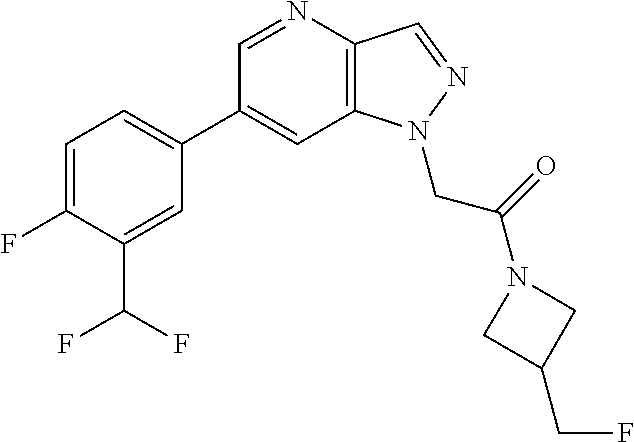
C1(C2=CC=C(F)C(C(F)F)=C2)=CC2=C(C=NN2CC(=O)N2CC(CF)C2)N=C1
